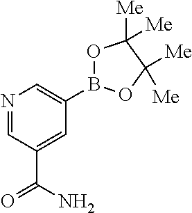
N1=CC(C(=O)N)=CC(B2OC([Me])([Me])C([Me])([Me])O2)=C1
